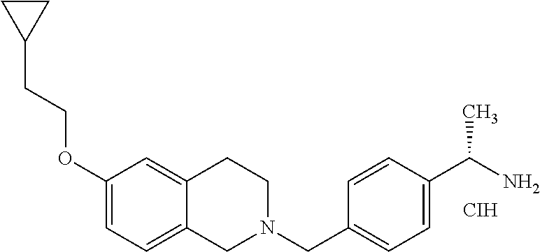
C(COC1=CC=C2C(=C1)CCN(CC1=CC=C(C(N)C)C=C1)C2)C1CC1.[CIH]
